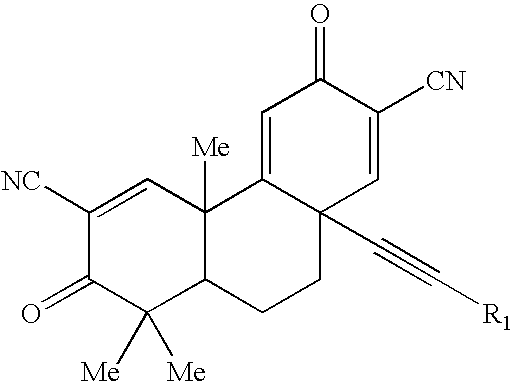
C1([NC])=CC2([Me])C(C([Me])([Me])C1=O)CCC1(C#C[R1])C2=CC(=O)C([CN])=C1
